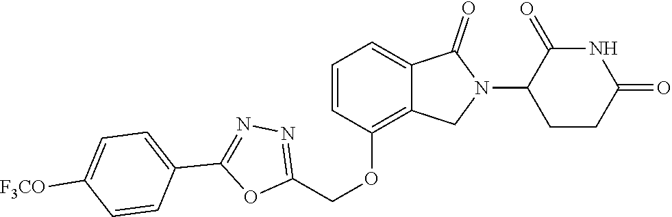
C1(OCC2=NN=C(C3=CC=C([F3CO])C=C3)O2)=C2C(=CC=C1)C(=O)N(C1CCC(=O)NC1=O)C2
